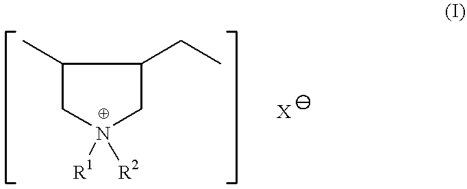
C1(C)CN([R1])([R2])CC1CC
